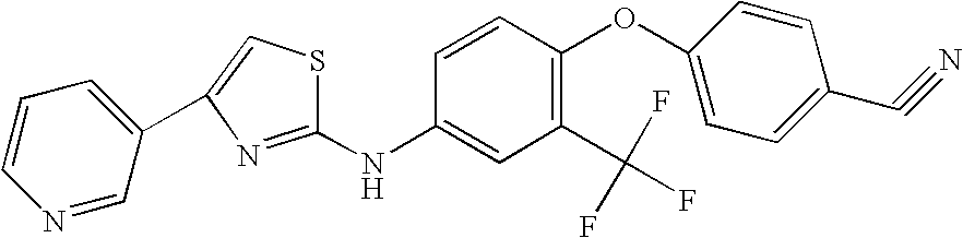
C1(C2=CC=CN=C2)=CSC(NC2=CC(C(F)(F)F)=C(OC3=CC=C(C#N)C=C3)C=C2)=N1
